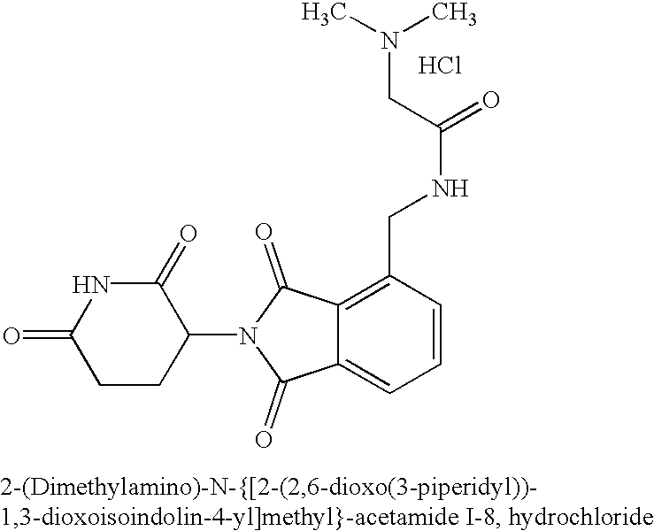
C1(CNC(=O)CN(C)C)=C2C(=CC=C1)C(=O)N(C1C(=O)NC(=O)CC1)C2=O.Cl
